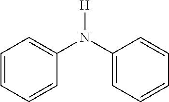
C1=CC=CC(N([H])C2=CC=CC=C2)=C1
